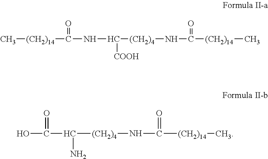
C[(CH2)14]C(NC([(CH2)4]NC([(CH2)14]C)=O)[COOH])=O.OC(=O)C([(CH2)4]NC([(CH2)14]C)=O)N
